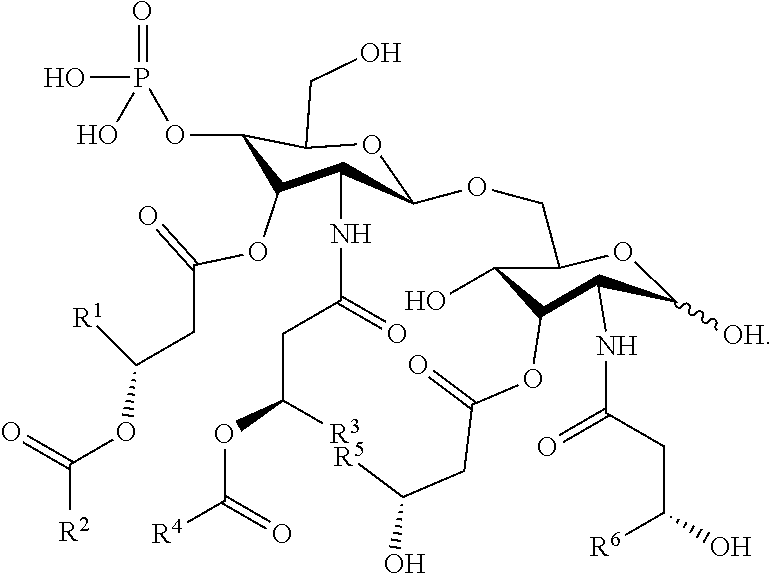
C1(OCC2OC([OH])C(NC(CC([R6])O)=O)C(OC(CC([R5])O)=O)C2O)OC(CO)C(OP(O)(=O)O)C(OC(CC([R1])OC([R2])=O)=O)C1NC(CC([R3])OC([R4])=O)=O
